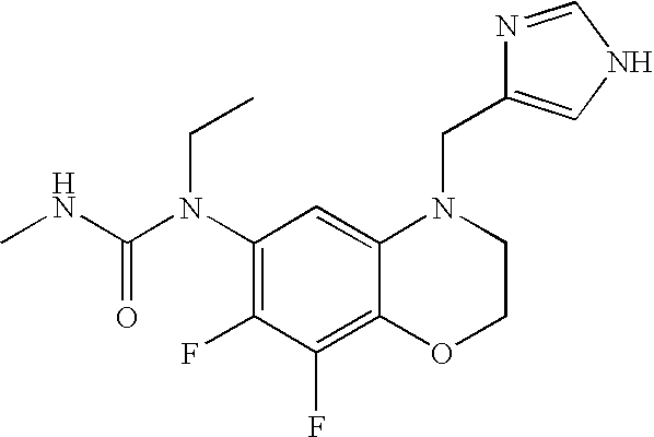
C1(N(C(NC)=O)CC)=C(F)C(F)=C2C(=C1)N(CC1=CNC=N1)CCO2
